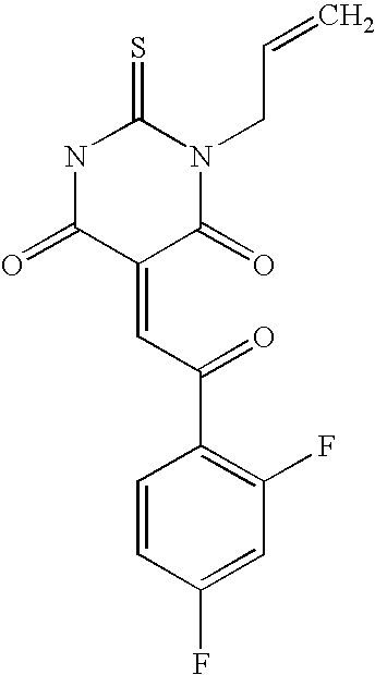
O=C1C(=CC(=O)C2=C(F)C=C(F)C=C2)C(=O)N(CC=C)C(=S)N1
